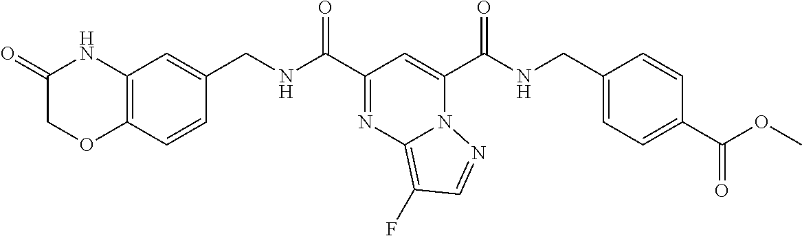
C1(C(NCC2=CC3=C(C=C2)OCC(=O)N3)=O)=NC2=C(F)C=NN2C(C(NCC2=CC=C(C(=O)OC)C=C2)=O)=C1
